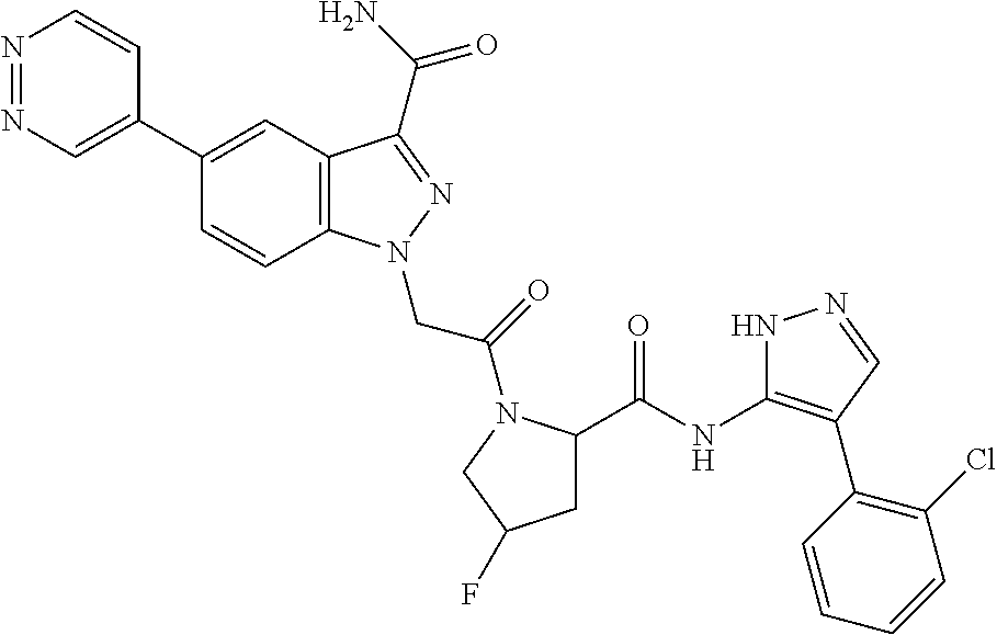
N1=NC=C(C2=CC3=C(C=C2)N(CC(=O)N2C(C(=O)NC4=C(C5=C(Cl)C=CC=C5)C=NN4)CC(F)C2)N=C3C(N)=O)C=C1
